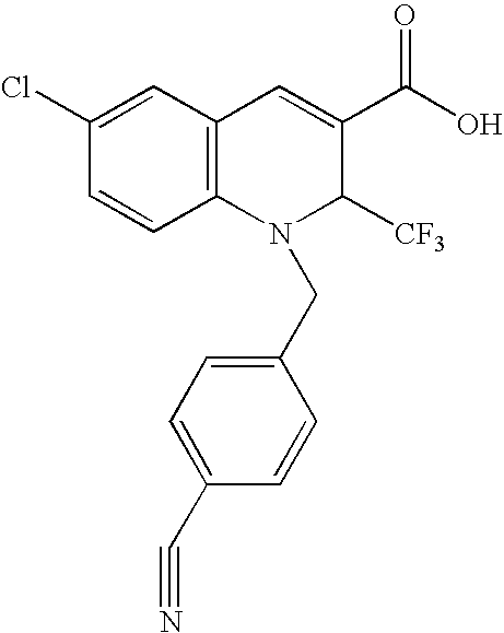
C1(Cl)=CC2=C(C=C1)N(CC1=CC=C(C#N)C=C1)C([CF3])C(C(O)=O)=C2
